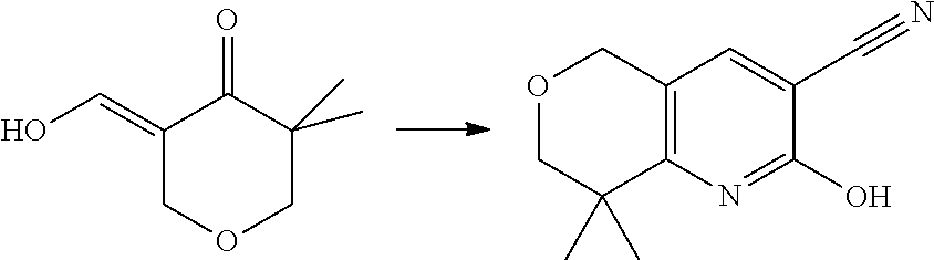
C1(=CO)COCC(C)(C)C1=O.C12=C(N=C(O)C(C#N)=C1)C(C)(C)COC2
